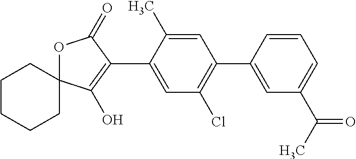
C1CCCC2(C1)OC(=O)C(C1=CC(Cl)=C(C3=CC(C(C)=O)=CC=C3)C=C1C)=C2O
